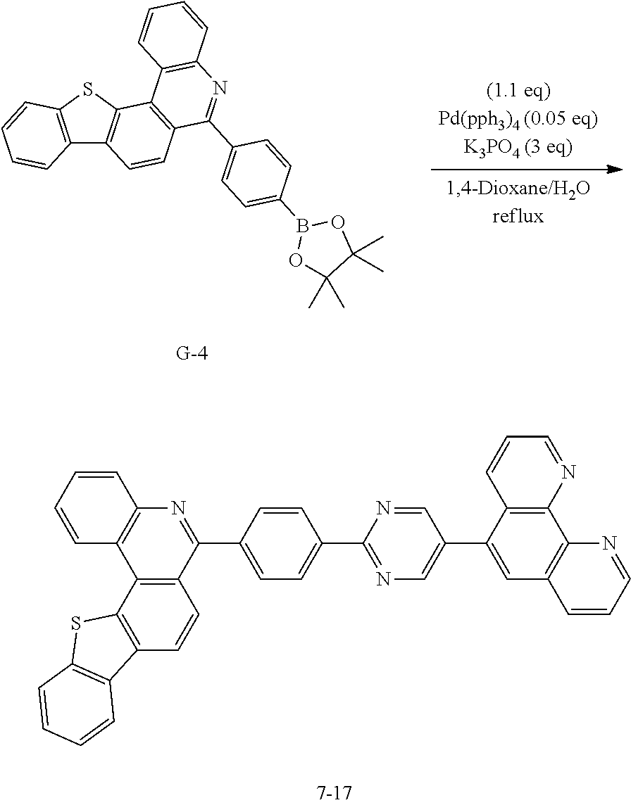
C12=C(SC3=C1C=CC1=C3C3=C(N=C1C1=CC=C(B4OC(C)(C)C(C)(C)O4)C=C1)C=CC=C3)C=CC=C2.C12=C(C3=C(C=C1)C1=C(S3)C=CC=C1)C1=C(N=C2C2=CC=C(C3=NC=C(C4=CC5=C(N=CC=C5)C5=C4C=CC=N5)C=N3)C=C2)C=CC=C1
